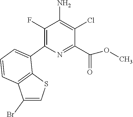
N1=C(C(=O)OC)C(Cl)=C(N)C(F)=C1C1=CC=CC2=C1SC=C2Br
